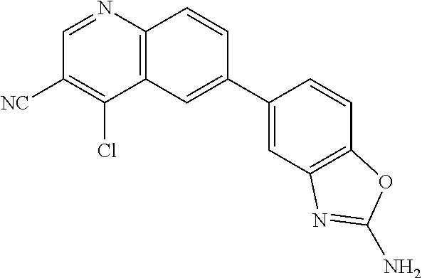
C1(Cl)=C([NC])C=NC2=C1C=C(C1=CC3=C(C=C1)OC(N)=N3)C=C2
